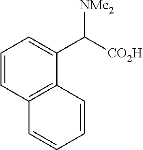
C1=CC2=C(C(C([CO2H])[NMe2])=C1)C=CC=C2
